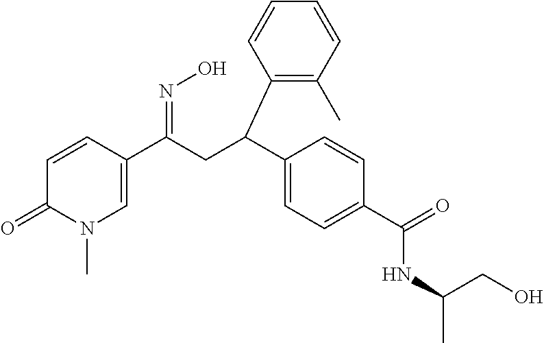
C1=CC(C(CC(C2=CC=C(C(=O)NC(C)CO)C=C2)C2=C(C)C=CC=C2)=NO)=CN(C)C1=O
